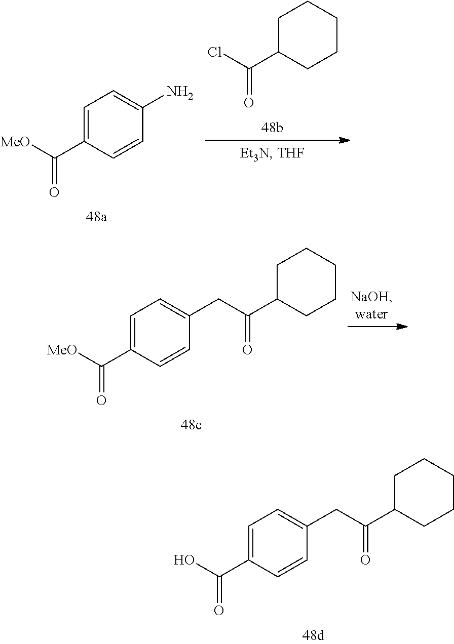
C1=C(C([MeO])=O)C=CC(N)=C1.ClC(C1CCCCC1)=O.C1=C(C([MeO])=O)C=CC(CC(C2CCCCC2)=O)=C1.C1=C(C(O)=O)C=CC(CC(C2CCCCC2)=O)=C1
